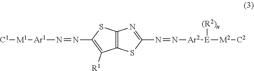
C12=C(SC(N=N[Ar2][E]([M2][C2])[(R2)n])=N1)C([R1])=C(N=N[Ar1][M1][C1])S2
